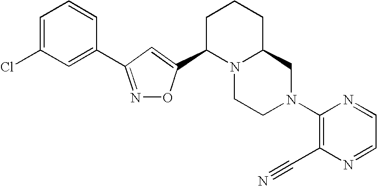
N1=C(C2=CC(Cl)=CC=C2)C=C(C2N3C(CCC2)CN(C2=C(C#N)N=CC=N2)CC3)O1
